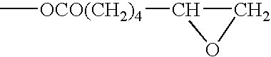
C[OCO(CH2)4]C1CO1
